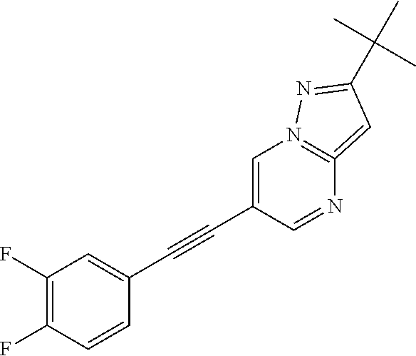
C1=C(C#CC2=CC(F)=C(F)C=C2)C=NC2=N1N=C(C(C)(C)C)C=2
